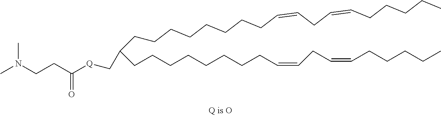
C(CCCCCCCCC=CCC=CCCCCC)(CCCCCCCCC=CCC=CCCCCC)C[Q]C(CCN(C)C)=O
